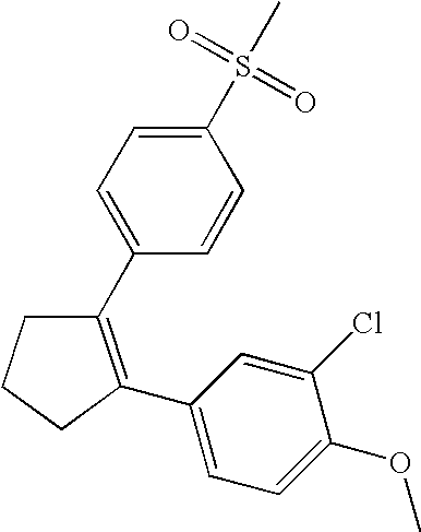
C1C(C2=CC=C(OC)C(Cl)=C2)=C(C2=CC=C(S(C)(=O)=O)C=C2)CC1
